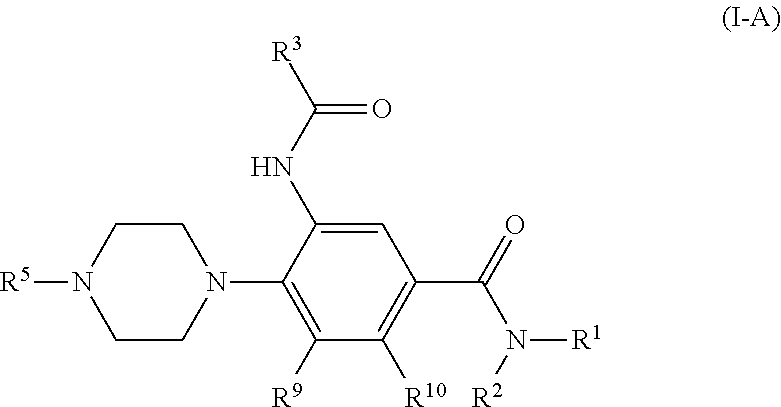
C1CN(C2=C([R9])C([R10])=C(C(N([R1])[R2])=O)C=C2NC(=O)[R3])CCN1[R5]
